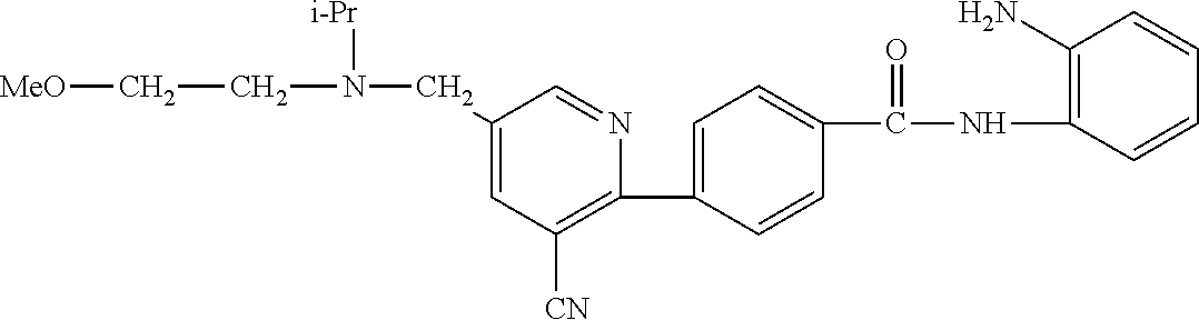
C1(C2=CC=C(C(NC3=C(N)C=CC=C3)=O)C=C2)=C([CN])C=C(CN(CC[MeO])[i-Pr])C=N1
